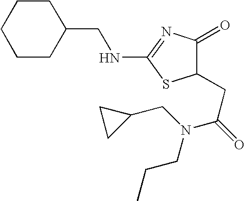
C1CCCCC1CNC1=NC(=O)C(CC(N(CC2CC2)CCC)=O)S1
